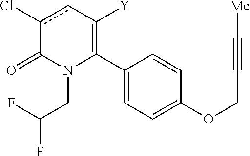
C1(C2=C([Y])cc(Cl)C(=O)N2CC(F)F)=CC=C(OCC#C[Me])C=C1
